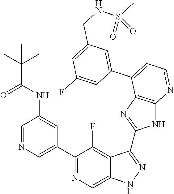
C1=NC=C(C2=NC=C3C(=C2F)C(C2=NC4=C(N2)N=CC=C4C2=CC(CNS(C)(=O)=O)=CC(F)=C2)=NN3)C=C1NC(C(C)(C)C)=O
